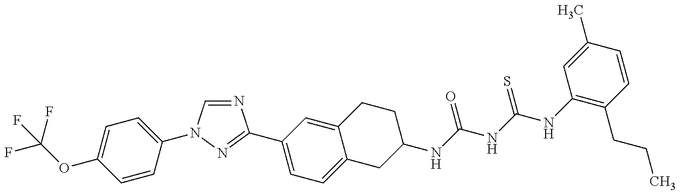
FC(OC1=CC=C(N2C=NC(C3=CC=C4C(=C3)CCC(NC(NC(NC3=C(CCC)C=CC(C)=C3)=S)=O)C4)=N2)C=C1)(F)F
